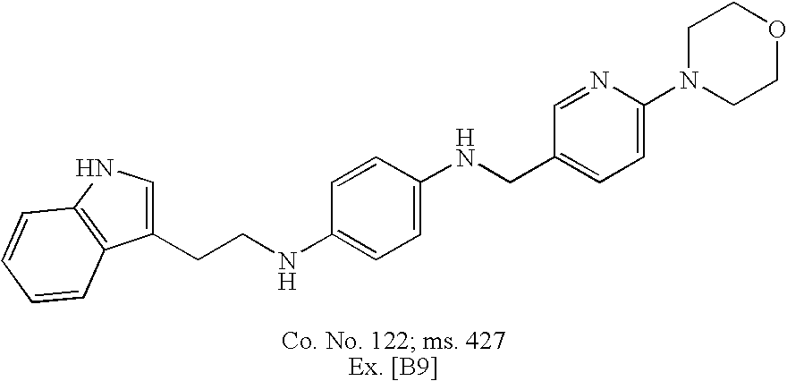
N(C1=CC=C(NCC2=CC=C(N3CCOCC3)N=C2)C=C1)CCC1=CNC2=C1C=CC=C2
